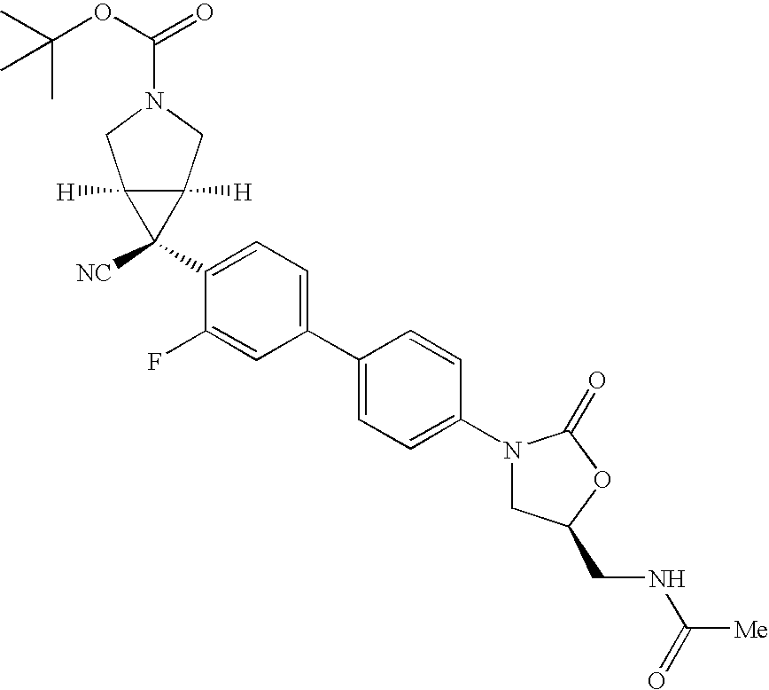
C1(N2CC(CNC([Me])=O)OC2=O)=CC=C(C2=CC=C(C3([NC])C4([H])C3([H])CN(C(OC(C)(C)C)=O)C4)C(F)=C2)C=C1
